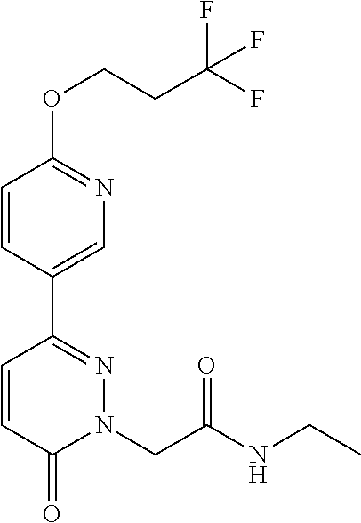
C1=CC(C2=NN(CC(NCC)=O)C(=O)C=C2)=CN=C1OCCC(F)(F)F
